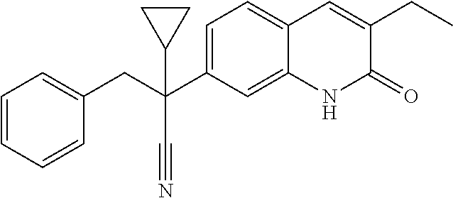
C1=CC=CC(CC(C2=CC=C3C(=C2)NC(=O)C(CC)=C3)(C#N)C2CC2)=C1
